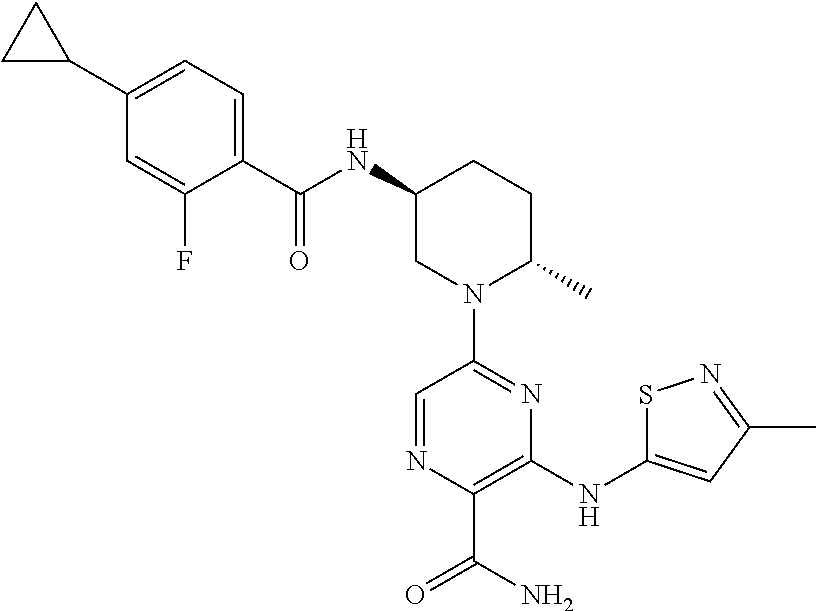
C1(C(NC2CN(C3=NC(NC4=CC(C)=NS4)=C(C(N)=O)N=C3)C(C)CC2)=O)=CC=C(C2CC2)C=C1F
